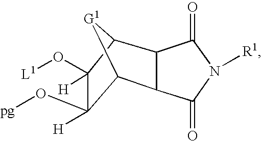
C12[G1]C(C3C1C(=O)N([R1])C3=O)C(O[L1])([H])C2(O[pg])[H]
